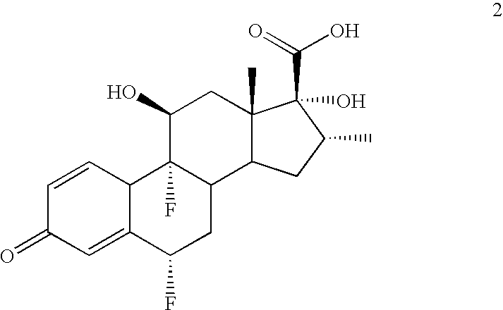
C1=C2C(C=CC1=O)C1(F)C(CC2F)C2C(C)(CC1O)C(C(O)=O)(O)C(C)C2
